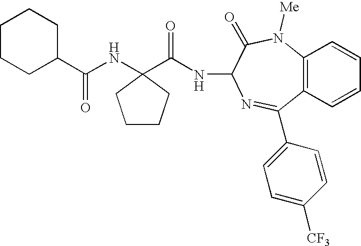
C1(C(NC2(C(NC3C(=O)N([Me])C4=C(C(C5=CC=C([CF3])C=C5)=N3)C=CC=C4)=O)CCCC2)=O)CCCCC1
